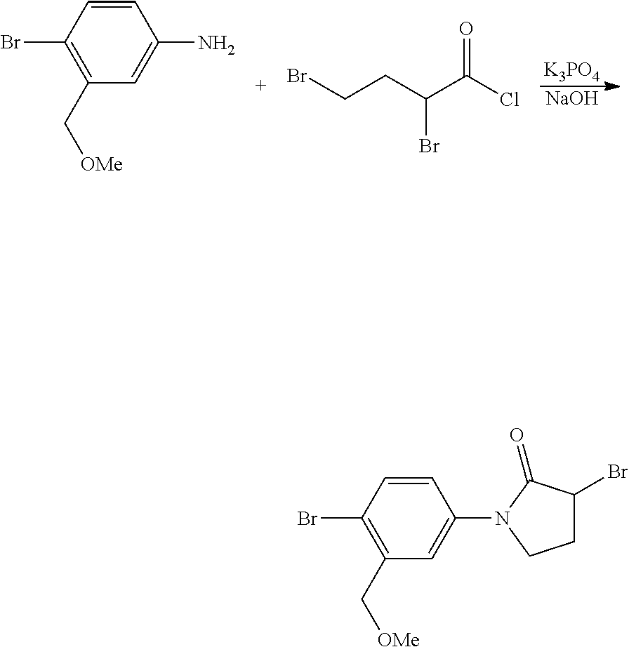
[K3PO4].[NaOH].C1=CC(Br)=C(C[OMe])C=C1N.BrCCC(C(Cl)=O)Br.C1=CC(Br)=C(C[OMe])C=C1N1CCC(Br)C1=O
